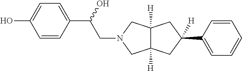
C1=C(C(CN2CC3([H])C([H])(C2)CC(C2=CC=CC=C2)([H])C3)O)C=CC(O)=C1
